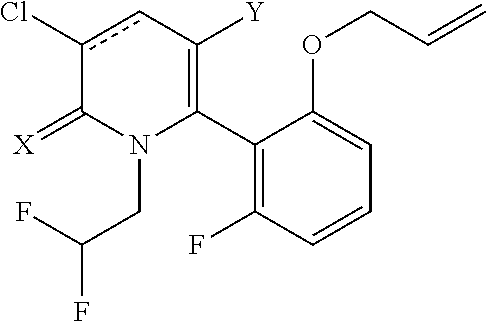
C1(C2=C([Y])cc(Cl)C(=[X])N2CC(F)F)=C(F)C=CC=C1OCC=C
